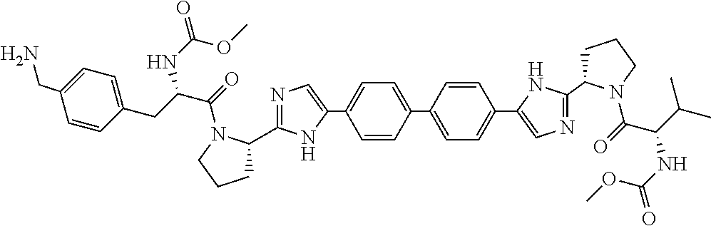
C1=CC(C2=CC=C(C3=CN=C(C4CCCN4C(=O)C(CC4=CC=C(CN)C=C4)NC(OC)=O)N3)C=C2)=CC=C1C1=CN=C(C2CCCN2C(=O)C(NC(=O)OC)C(C)C)N1
